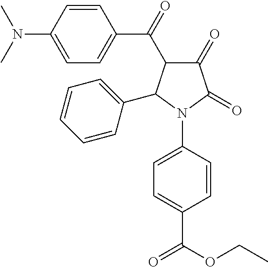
C1(=O)C(=O)N(C2=CC=C(C(OCC)=O)C=C2)C(C2=CC=CC=C2)C1C(C1=CC=C(N(C)C)C=C1)=O
